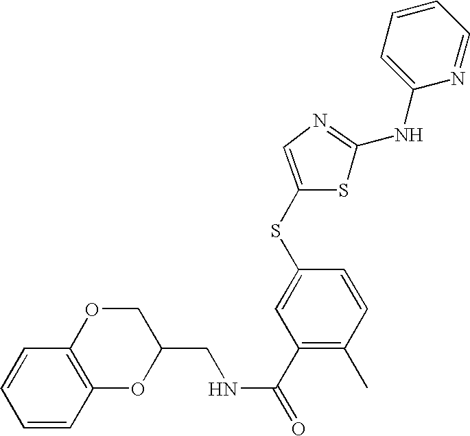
C1=CC=C(NC2=NC=C(SC3=CC(C(=O)NCC4COC5=C(C=CC=C5)O4)=C(C)C=C3)S2)N=C1
